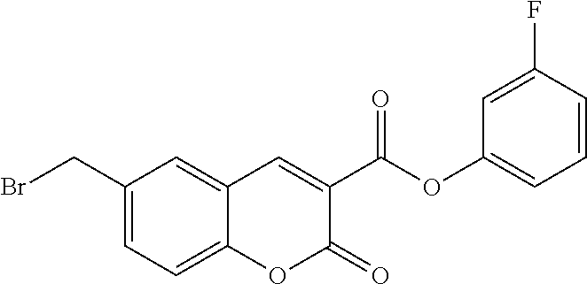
C1(CBr)=CC=C2C(=C1)C=C(C(OC1=CC=CC(F)=C1)=O)C(=O)O2
